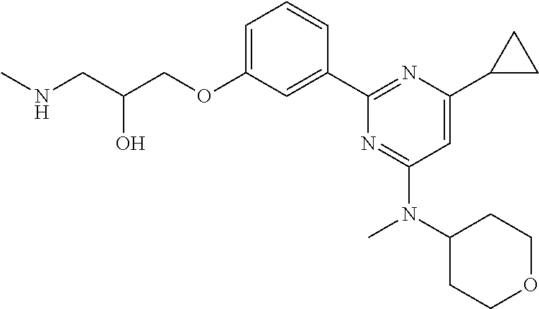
N(CC(COC1=CC=CC(C2=NC(C3CC3)=CC(N(C3CCOCC3)C)=N2)=C1)O)C
